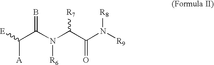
[E]C([A])C(N([R6])C([R7])C(=O)N([R8])[R9])=B
